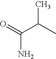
CC(C)C(=O)N
